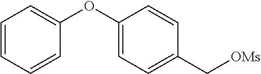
C1=CC=CC(OC2=CC=C(C[OMs])C=C2)=C1
